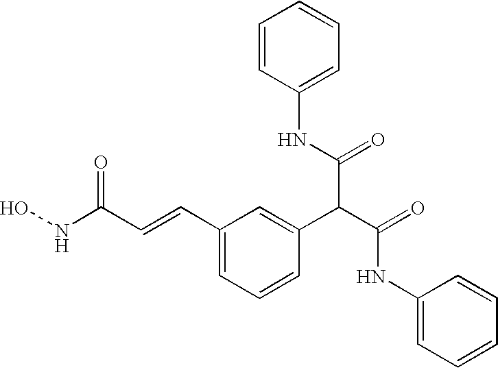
ONC(C=CC1=CC=CC(C(C(=O)NC2=CC=CC=C2)C(NC2=CC=CC=C2)=O)=C1)=O
